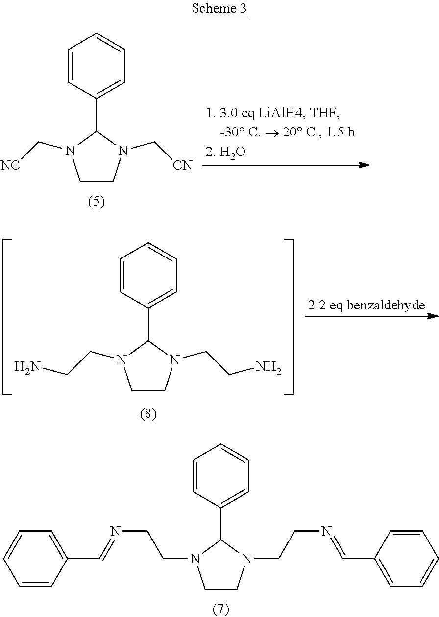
C1=CC(C2N(C[NC])CCN2C[CN])=CC=C1.C1=CC(C2N(CCN)CCN2CCN)=CC=C1.[2.2 eq benzaldehyde].C1=CC(C2N(CCN=CC3=CC=CC=C3)CCN2CCN=CC2=CC=CC=C2)=CC=C1
